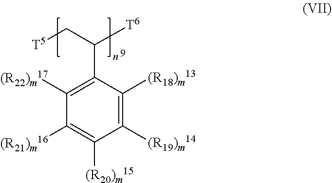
[T5]CC([T6])C1=C([(R22)m17])C([(R21)m16])=C([(R20)m15])C([(R19)m14])=C1[(R18)m13]
